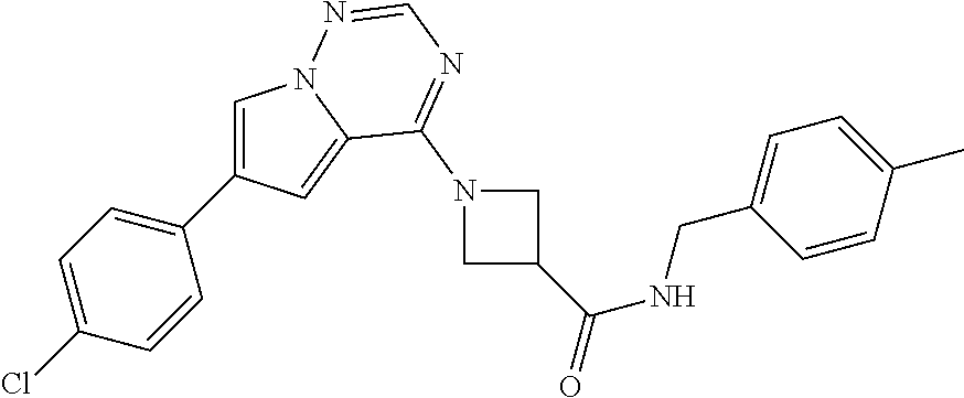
C1=C(C2=CC=C(Cl)C=C2)C=C2N1N=CN=C2N1CC(C(=O)NCC2=CC=C(C)C=C2)C1
